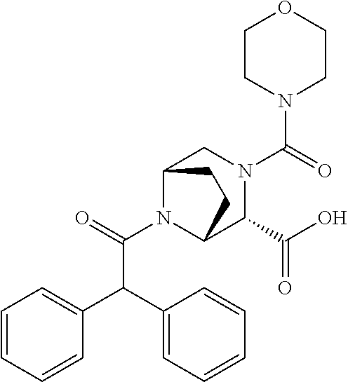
N1(C(=O)N2CC3N(C(=O)C(C4=CC=CC=C4)C4=CC=CC=C4)C(C2C(O)=O)CC3)CCOCC1
